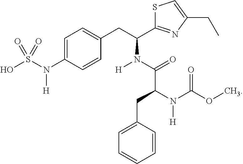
C1=C(N(S(O)(=O)=O)[H])C=CC(CC(C2=NC(CC)=CS2)N(C(C(N(C(OC)=O)[H])CC2=CC=CC=C2)=O)[H])=C1
